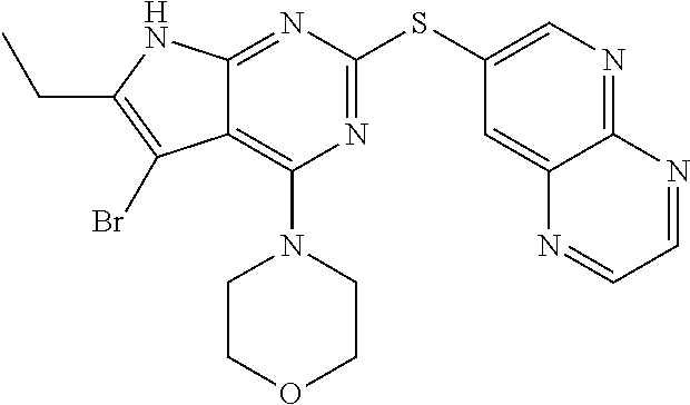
CCC1=C(Br)C2=C(N3CCOCC3)N=C(SC3=CN=C4C(=C3)N=CC=N4)N=C2N1
